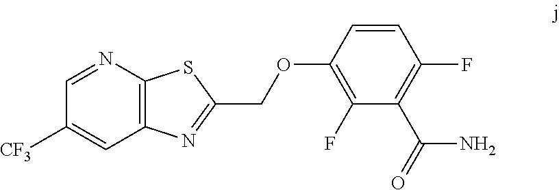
C1=NC2=C(C=C1[CF3])N=C(COC1=C(F)C(C(=O)N)=C(F)C=C1)S2
